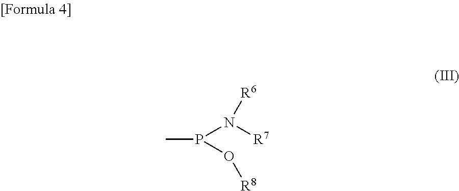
CP(N([R7])[R6])O[R8]
